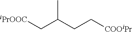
[iPrOOC]CC(CC[COOiPr])C
